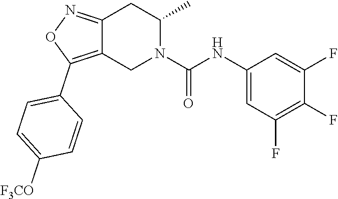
C12=NOC(C3=CC=C([F3CO])C=C3)=C1CN(C(NC1=CC(F)=C(F)C(F)=C1)=O)C(C)C2
